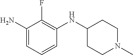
C1(N)=CC=CC(NC2CCN(C)CC2)=C1F
